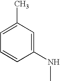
C1=C(C)C=C(NC)C=C1
